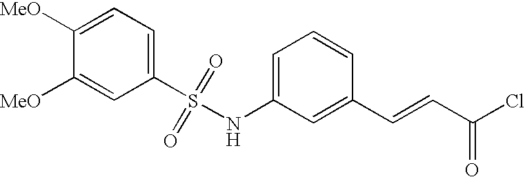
C1([MeO])=CC=C(S(NC2=CC=CC(C=CC(Cl)=O)=C2)(=O)=O)C=C1[MeO]
